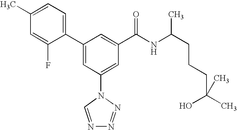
C1(C2=CC(N3C=NN=N3)=CC(C(NC(CCCC(C)(O)C)C)=O)=C2)=CC=C(C)C=C1F
